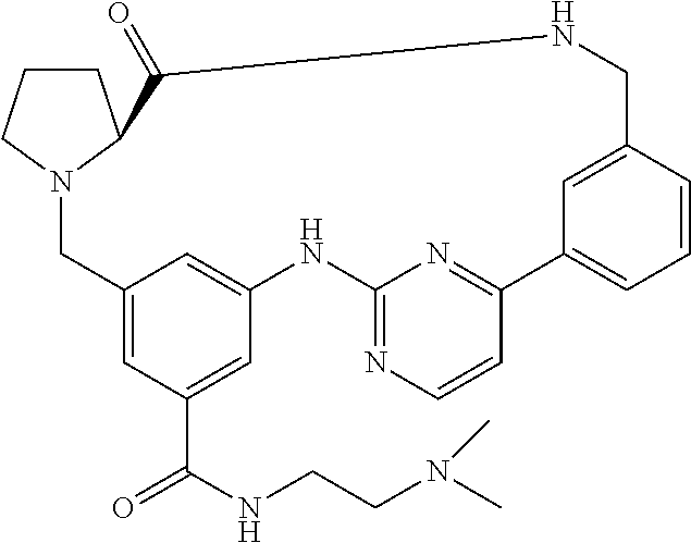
C12=CC(C(NCCN(C)C)=O)=CC(=C1)NC1=NC=CC(=N1)C1=CC=CC(=C1)CNC(=O)C1N(C2)CCC1
